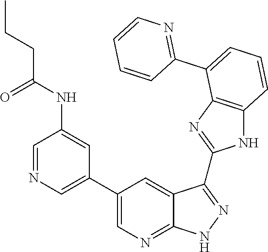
N1=C(C2=CC=CC3=C2N=C(C2=NNC4=NC=C(C5=CN=CC(NC(CCC)=O)=C5)C=C42)N3)C=CC=C1
